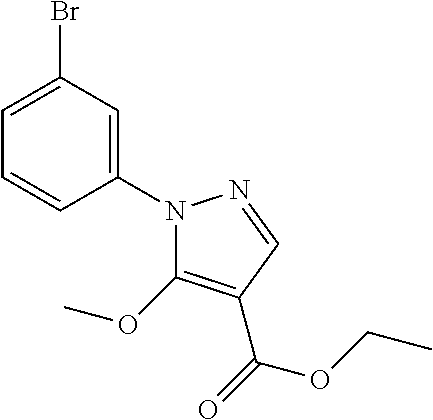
C1=C(Br)C=C(N2C(OC)=C(C(OCC)=O)C=N2)C=C1
